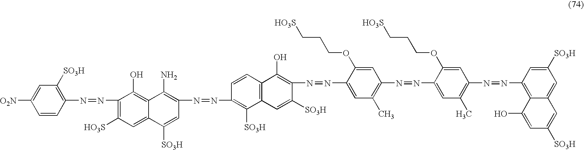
C1(N=NC2=C([HO3S])C=C3C(=C2O)C(N)=C(N=NC2=C([SO3H])C4=C(C=C2)C(O)=C(N=NC2=CC(C)=C(N=NC5=CC(C)=C(N=NC6=C7C(=CC([SO3H])=C6)C=C([SO3H])C=C7O)C=C5OCCC[HO3S])C=C2OCCC[HO3S])C([SO3H])=C4)C=C3[SO3H])=C([SO3H])C=C([O2N])C=C1
